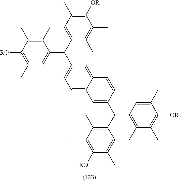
C1([OR])=C(C)C=C(C(C2=CC=C3C(=C2)C=CC(C(C2=C(C)C(C)=C([RO])C(C)=C2)C2=C(C)C(C)=C([OR])C(C)=C2)=C3)C2=CC(C)=C([RO])C(C)=C2C)C(C)=C1C
